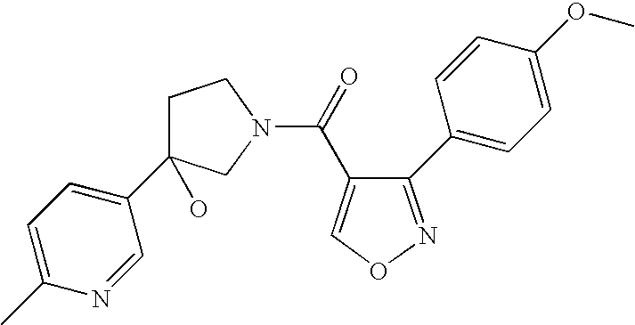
C1(C)=CC=C(C2(O)CCN(C(=O)C3=CON=C3C3=CC=C(OC)C=C3)C2)C=N1
